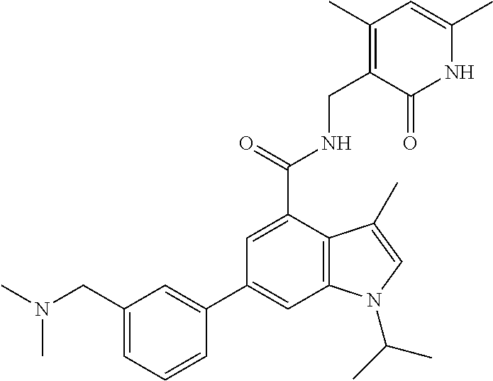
N1C(C)=CC(C)=C(CNC(C2=CC(C3=CC(CN(C)C)=CC=C3)=CC3=C2C(C)=CN3C(C)C)=O)C1=O
